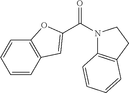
C1=CC2=C(C=C1)OC(C(=O)N1C3=C(CC1)C=CC=C3)=C2
